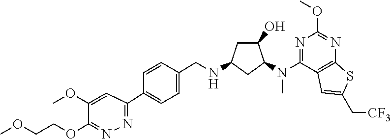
C1(OCCOC)=NN=C(C2=CC=C(CNC3CC(O)C(N(C4=NC(OC)=NC5=C4C=C(C[CF3])S5)C)C3)C=C2)C=C1OC
